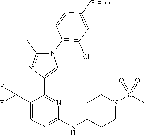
C1(C(F)(F)F)=CN=C(NC2CCN(S(C)(=O)=O)CC2)N=C1C1=CN(C2=C(Cl)C=C(C=O)C=C2)C(C)=N1
